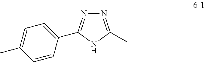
C1(C)=CC=C(C2=NN=C(C)N2)C=C1
